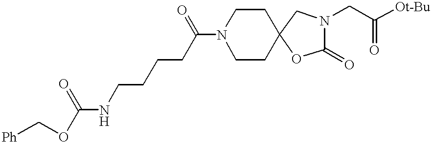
C1CC2(CCN1C(CCCCNC(OC[Ph])=O)=O)OC(=O)N(CC(=O)[Ot-Bu])C2
